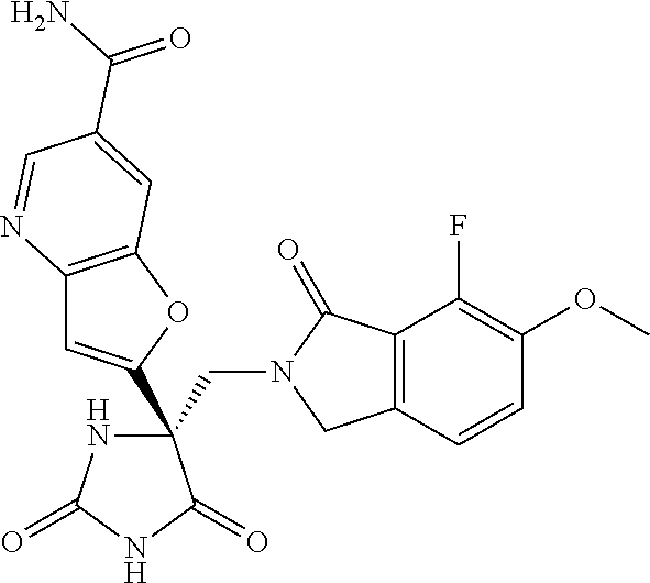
C(C1(C2=CC3=C(O2)C=C(C(N)=O)C=N3)NC(=O)NC1=O)N1CC2=C(C1=O)C(F)=C(OC)C=C2
